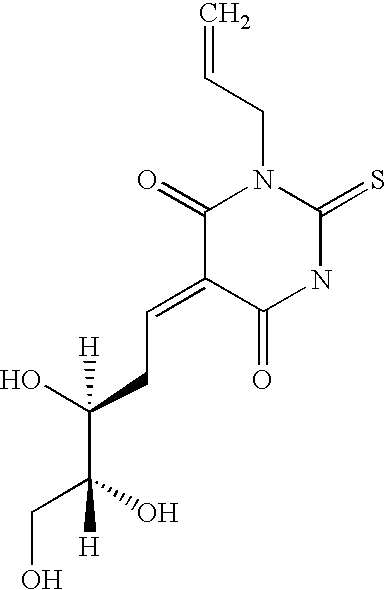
C(C=C)N1C(=O)C(=CCC(C(CO)(O)[H])(O)[H])C(=O)NC1=S
